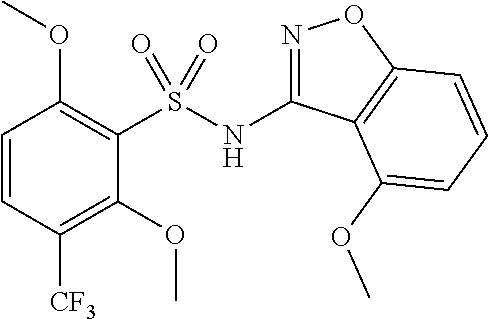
C1=CC([CF3])=C(OC)C(S(NC2=NOC3=C2C(OC)=CC=C3)(=O)=O)=C1OC
